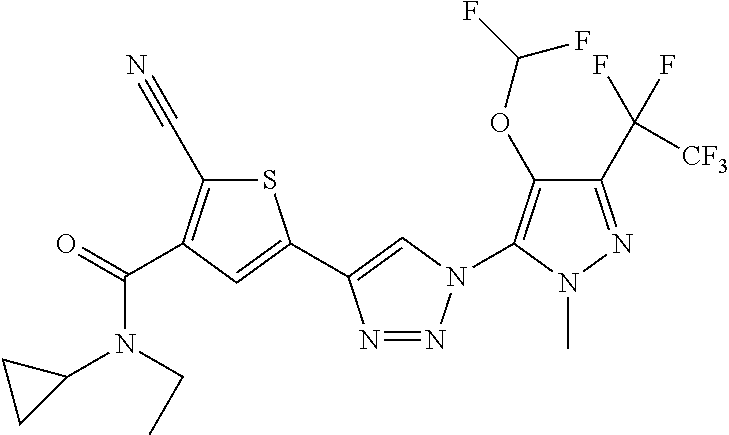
C1(C(F)([CF3])F)=NN(C)C(N2N=NC(C3=CC(C(=O)N(C4CC4)CC)=C(C#N)S3)=C2)=C1OC(F)F
